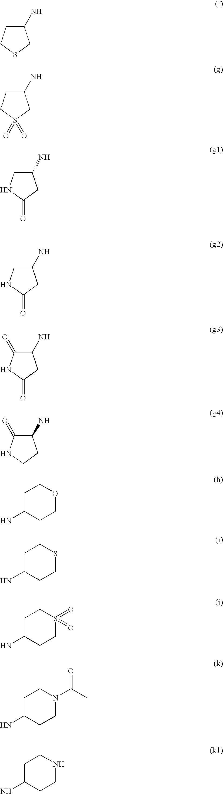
C1(N)CCSC1.C1(N)CCS(=O)(=O)C1.C1(N)CNC(=O)C1.C1(N)CNC(=O)C1.C1(N)C(=O)NC(=O)C1.C1(N)C(=O)NCC1.C1C(N)CCOC1.C1C(N)CCSC1.C1C(N)CCS(=O)(=O)C1.C1C(N)CCN(C(C)=O)C1.C1C(N)CCNC1
